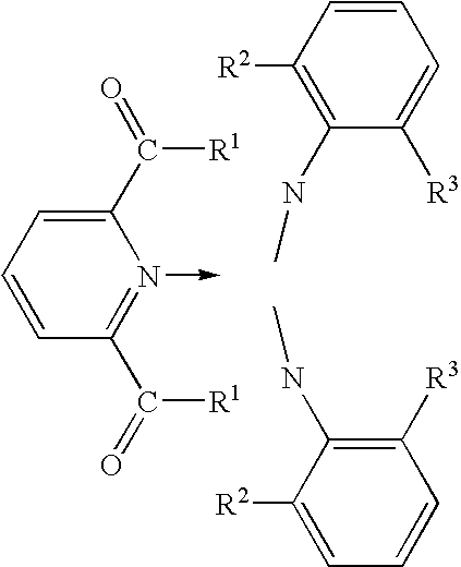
C1=CC(C(=O)[R1])=N(->C)C(C(=O)[R1])=C1.N(C1=C([R2])C=CC=C1[R3])C.N(C1=C([R3])C=CC=C1[R2])C
